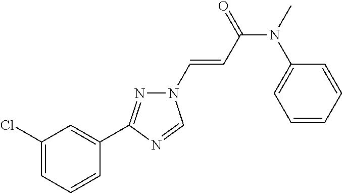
C1(Cl)=CC=CC(C2=NN(C=CC(N(C3=CC=CC=C3)C)=O)C=N2)=C1
